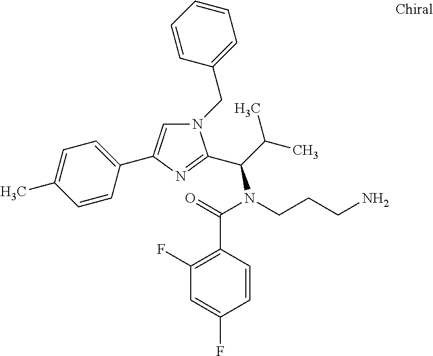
N1(CC2=CC=CC=C2)C=C(C2=CC=C(C)C=C2)N=C1C(C(C)C)N(CCCN)C(=O)C1=C(F)C=C(F)C=C1
